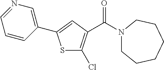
C1(C2=CC(C(N3CCCCCC3)=O)=C(Cl)S2)=CN=CC=C1
